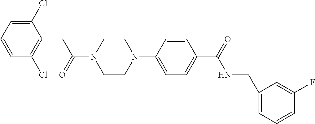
C1=CC=C(Cl)C(CC(N2CCN(C3=CC=C(C(=O)NCC4=CC=CC(F)=C4)C=C3)CC2)=O)=C1Cl
